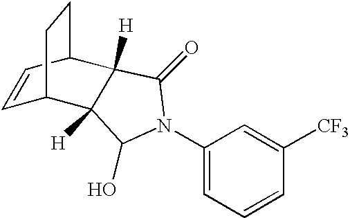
C1=CC2C3([H])C([H])(C1CC2)C(O)N(C1=CC=CC([CF3])=C1)C3=O
